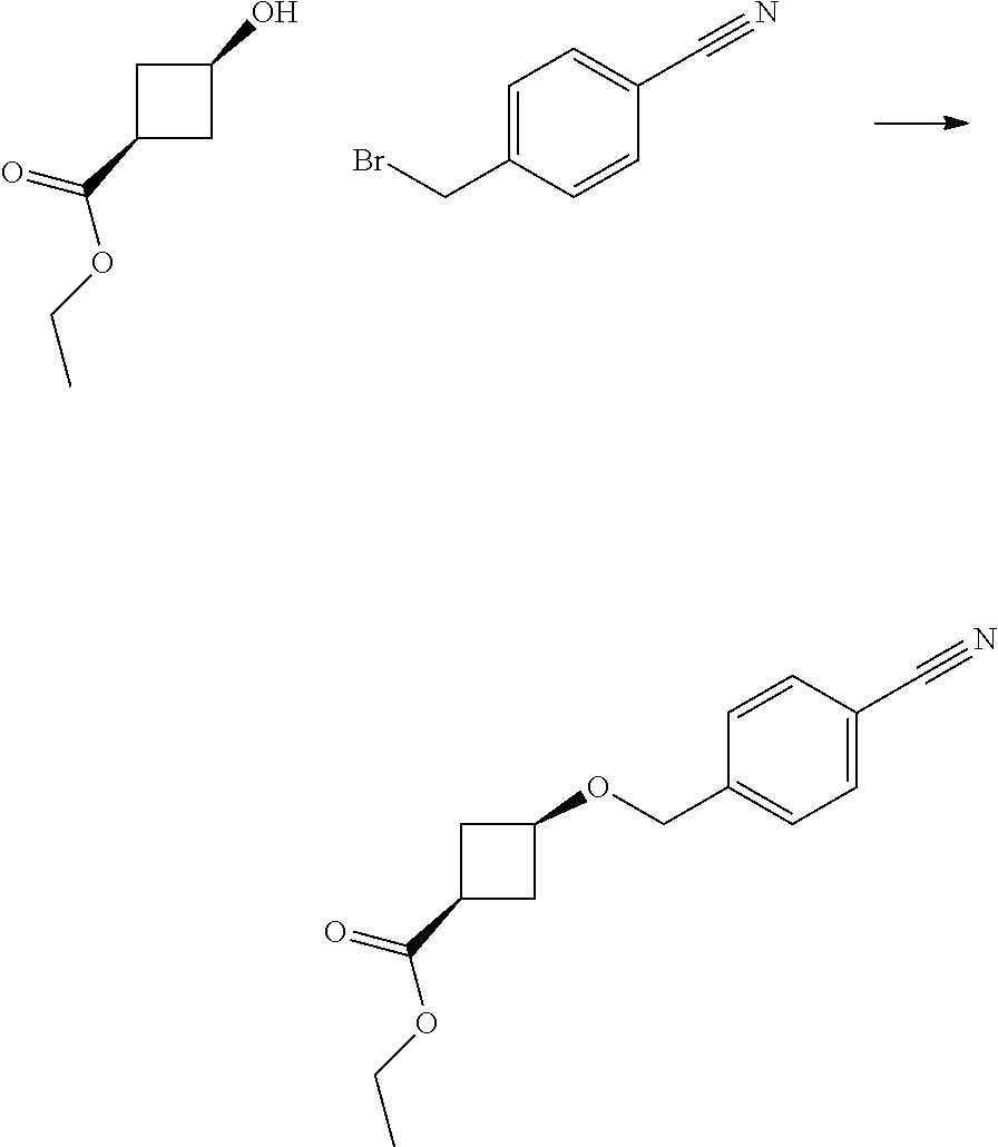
C1=C(CBr)C=CC(C#N)=C1.C1(C(=O)OCC)CC(O)C1.C1=CC(C#N)=CC=C1COC1CC(C(=O)OCC)C1
